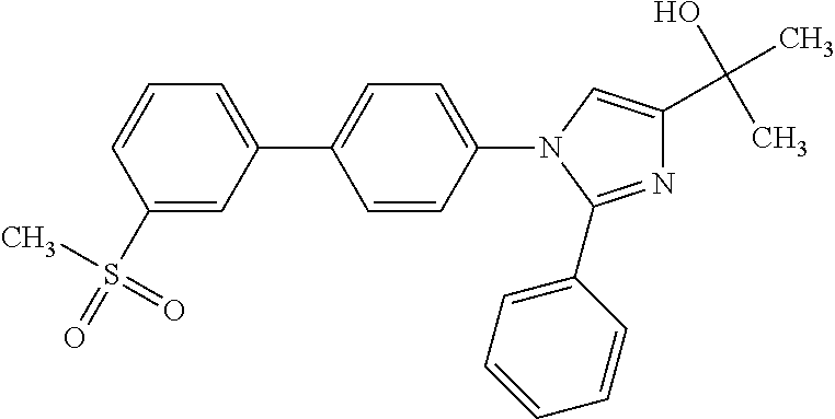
C1=C(C2=CC=C(N3C=C(C(O)(C)C)N=C3C3=CC=CC=C3)C=C2)C=C(S(C)(=O)=O)C=C1
